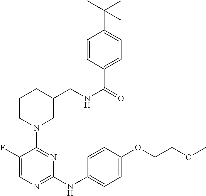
C1(F)=CN=C(NC2=CC=C(OCCOC)C=C2)N=C1N1CC(CNC(=O)C2=CC=C(C(C)(C)C)C=C2)CCC1
